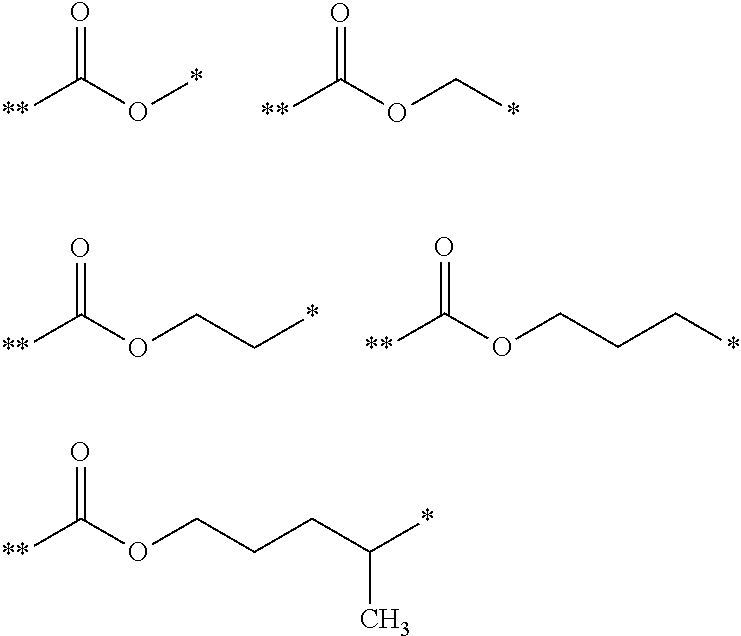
O=C(O*)[**].O=C(OC*)[**].O=C(OCC*)[**].O=C(OCCC*)[**].O=C(OCCCC(*)C)[**]
